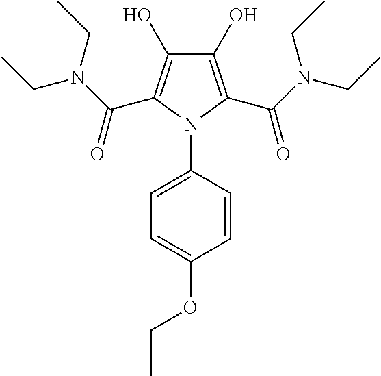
C1(O)=C(C(N(CC)CC)=O)N(C2=CC=C(OCC)C=C2)C(C(N(CC)CC)=O)=C1O
